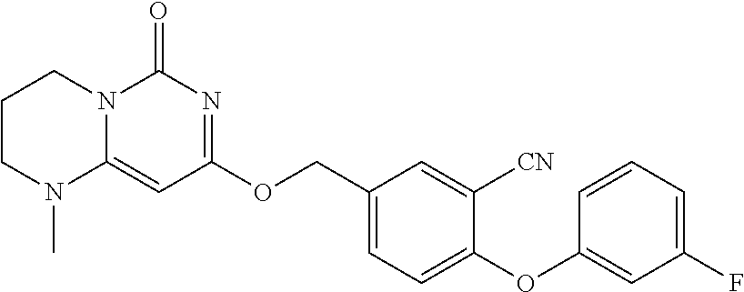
C1(OCC2=CC=C(OC3=CC(F)=CC=C3)C([CN])=C2)=NC(=O)N2C(=C1)N(C)CCC2
